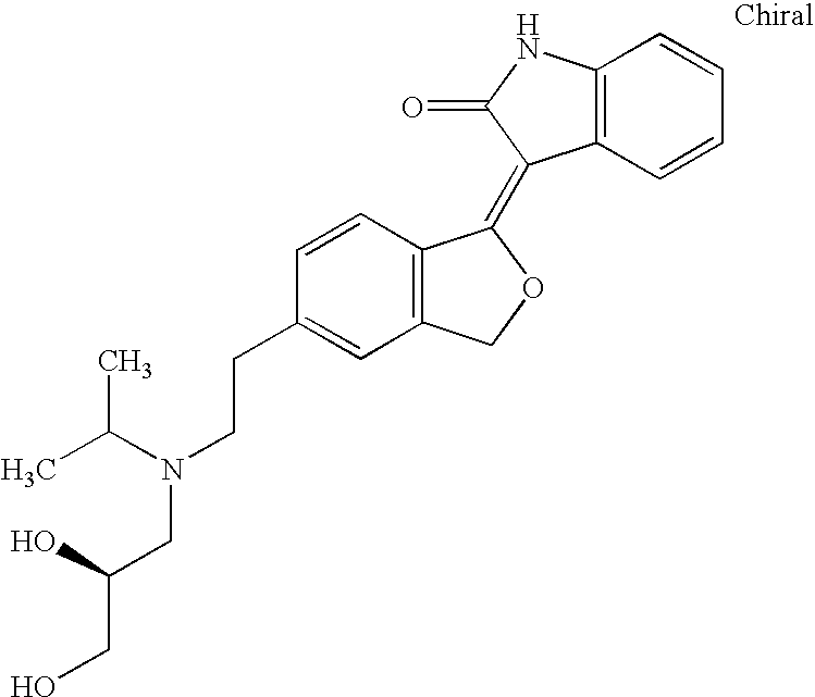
C1=CC(CCN(CC(CO)O)C(C)C)=CC2=C1C(=C1C3=C(NC1=O)C=CC=C3)OC2
